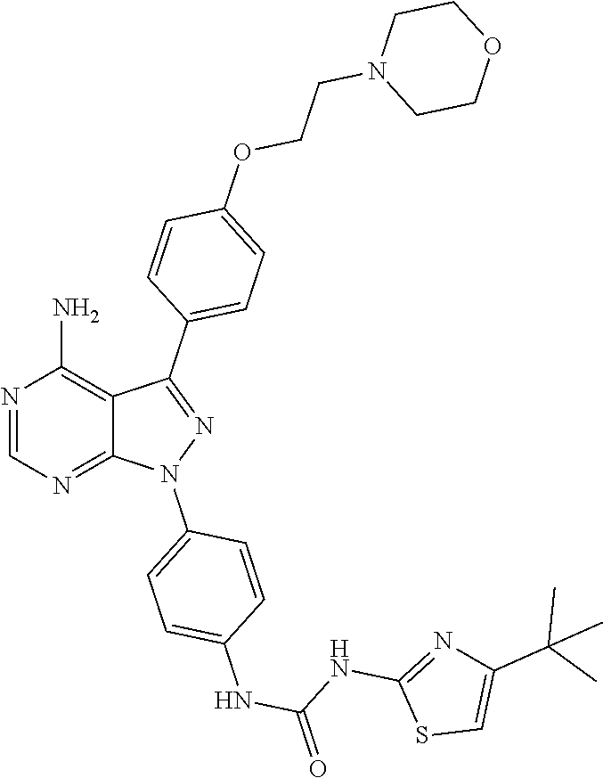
N1=CN=C2C(=C1N)C(C1=CC=C(OCCN3CCOCC3)C=C1)=NN2C1=CC=C(NC(NC2=NC(C(C)(C)C)=CS2)=O)C=C1
